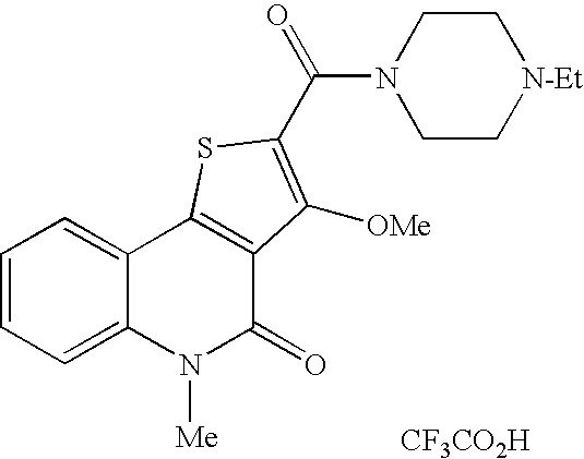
[CF3CO2H].C(=O)(C1=C([OMe])C2=C(C3=CC=CC=C3N([Me])C2=O)S1)N1CC[N-Et]CC1
